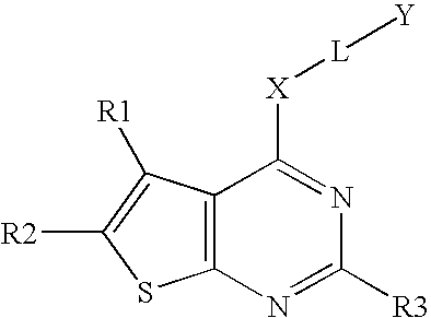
C12=C(N=C([R3])N=C1[X][L][Y])SC([R2])=C2[R1]
